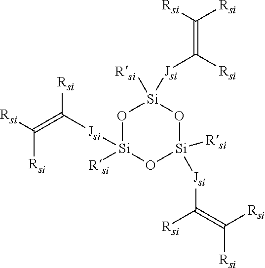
[Jsi](C(=C([Rsi])[Rsi])[Rsi])[Si]1([Rsi])O[Si]([Jsi]C([Rsi])=C([Rsi])[Rsi])([Rsi])O[Si]([Jsi]C([Rsi])=C([Rsi])[Rsi])([Rsi])O1
